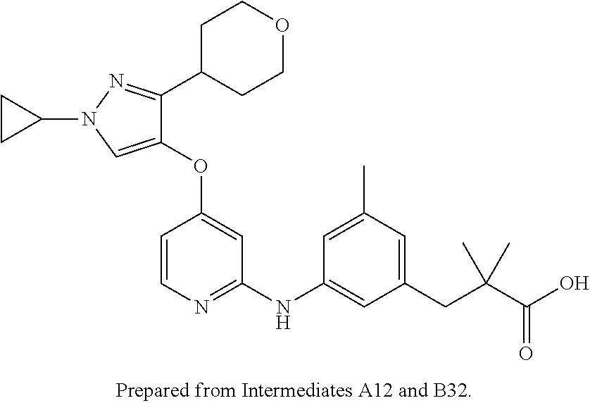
C1(OC2=CC(NC3=CC(CC(C(O)=O)(C)C)=CC(C)=C3)=NC=C2)=CN(C2CC2)N=C1C1CCOCC1
